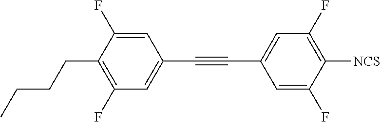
C1=C(F)C(CCCC)=C(F)C=C1C#CC1=CC(F)=C([NCS])C(F)=C1
